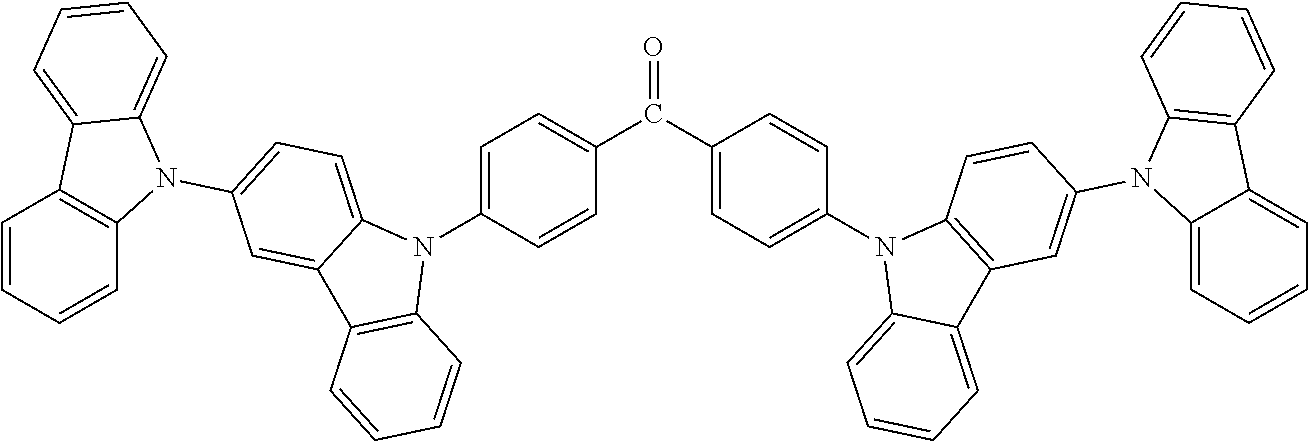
C1(C(C2=CC=C(N3C4=CC=CC=C4C4=C3C=CC(N3C5=CC=CC=C5C5=C3C=CC=C5)=C4)C=C2)=O)=CC=C(N2C3=CC=C(N4C5=C(C=CC=C5)C5=CC=CC=C45)C=C3C3=C2C=CC=C3)C=C1
